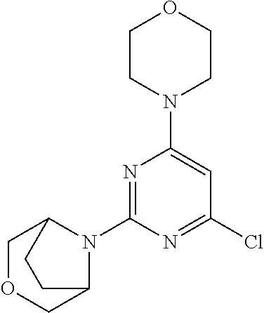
N1=C(N2C3COCC2CC3)N=C(Cl)C=C1N1CCOCC1
